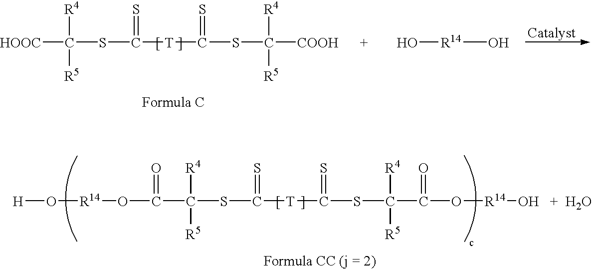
C(SC([T]C(SC(C(O[R14]O)=O)([R5])[R4])=S)=S)([R4])([R5])C(=O)O[R14]O[H].[HOOC]C(SC([T]C(SC([COOH])([R5])[R4])=S)=S)([R4])[R5].O[R14]O
